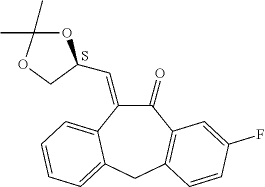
C1(=CC2OC(C)(C)OC2)C(=O)C2=C(CC3=CC=CC=C13)C=CC(F)=C2.S
